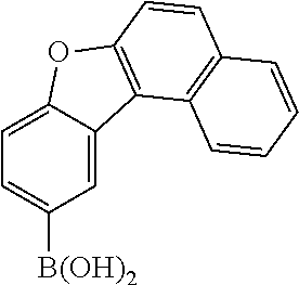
C1=C2C(=CC([B(OH)2])=C1)C1=C(O2)C=CC2=C1C=CC=C2
